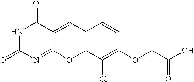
N1C(=O)N=C2C(=CC3=C(O2)C(Cl)=C(OCC(O)=O)C=C3)C1=O
